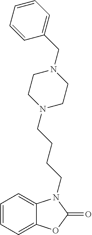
C1=CC=C2C(=C1)N(CCCCN1CCN(CC3=CC=CC=C3)CC1)C(=O)O2
